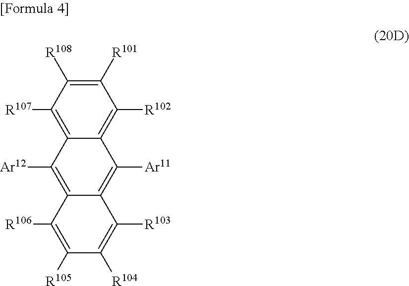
C1([R107])=C2C(=C([R102])C([R101])=C1[R108])C([Ar11])=C1C(=C2[Ar12])C([R106])=C([R105])C([R104])=C1[R103]
